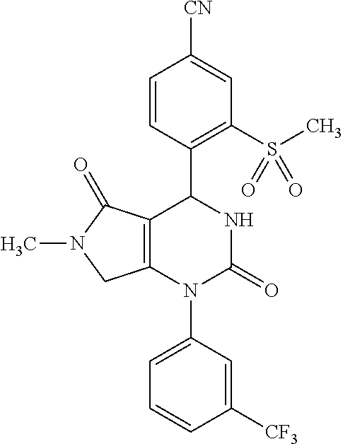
C1=CC(C2C3=C(N(C4=CC=CC([CF3])=C4)C(=O)N2)CN(C)C3=O)=C(S(C)(=O)=O)C=C1[CN]
